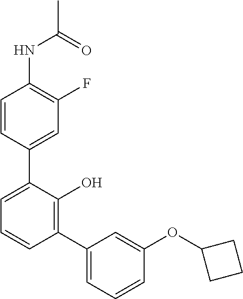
C1(C2=C(O)C(C3=CC(F)=C(NC(C)=O)C=C3)=CC=C2)=CC=CC(OC2CCC2)=C1
